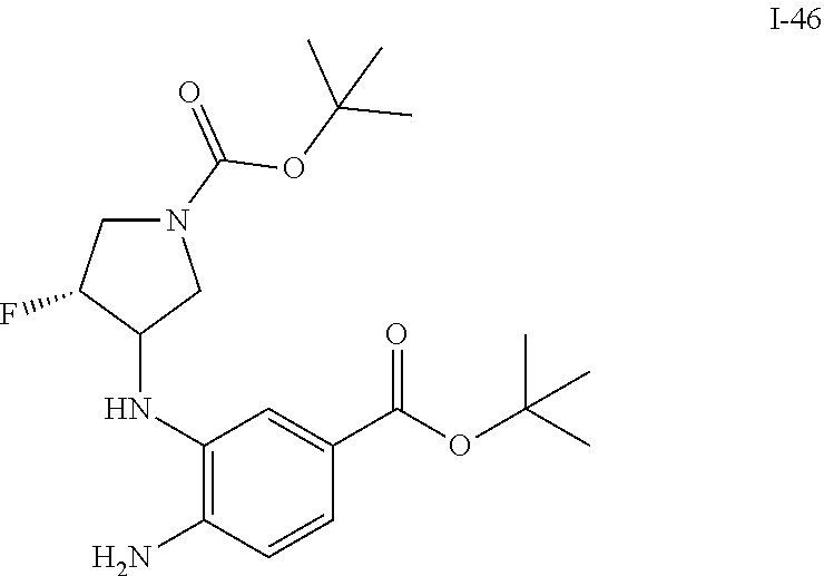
C1(NC2CN(C(=O)OC(C)(C)C)CC2F)=C(N)C=CC(C(OC(C)(C)C)=O)=C1
